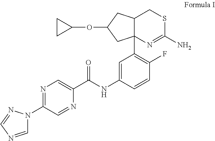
C1=C(NC(C2=CN=C(N3C=NC=N3)C=N2)=O)C=CC(F)=C1C12N=C(N)SCC1CC(OC1CC1)C2
